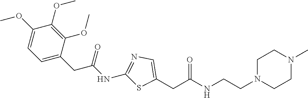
C1(OC)=CC=C(CC(NC2=NC=C(CC(NCCN3CCN(C)CC3)=O)S2)=O)C(OC)=C1OC
